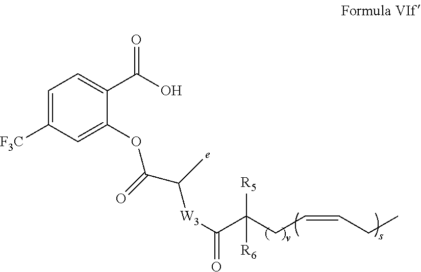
C1=C([F3C])C=C(OC(C([W3]C(=O)C(CC=CCC)([R5])[R6])C)=O)C(C(O)=O)=C1
